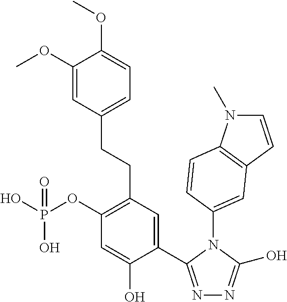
N1(C2=CC3=C(N(C)C=C3)C=C2)C(C2=CC(CCC3=CC=C(OC)C(OC)=C3)=C(OP(O)(O)=O)C=C2O)=NN=C1O
